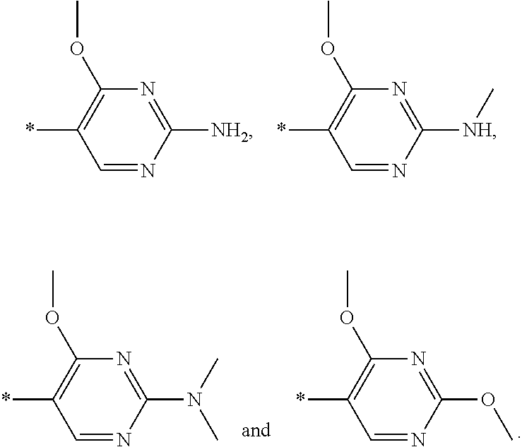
C1=NC([NH2])=NC(OC)=C1*.C1=NC([NH]C)=NC(OC)=C1*.C1=NC(OC)=NC(OC)=C1*.C1=NC(N(C)C)=NC(OC)=C1*
